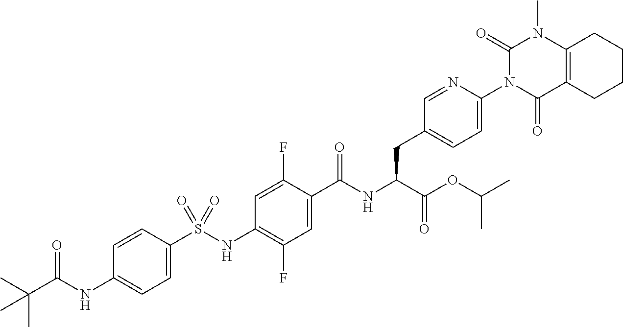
C1=C(S(NC2=C(F)C=C(C(NC(C(OC(C)C)=O)CC3=CC=C(N4C(=O)C5=C(N(C)C4=O)CCCC5)N=C3)=O)C(F)=C2)(=O)=O)C=CC(NC(C(C)(C)C)=O)=C1
